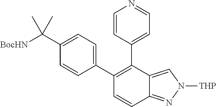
C1(C2=C(C3=CC=NC=C3)C3=CN([THP])N=C3C=C2)=CC=C(C([BocHN])(C)C)C=C1
